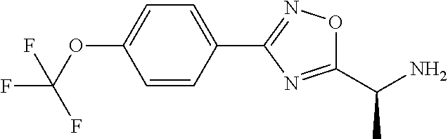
C1=C(OC(F)(F)F)C=CC(C2=NOC(C(N)C)=N2)=C1
